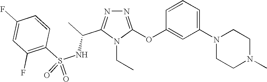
N1=C(OC2=CC(N3CCN(C)CC3)=CC=C2)N(CC)C(C(C)NS(C2=C(F)C=C(F)C=C2)(=O)=O)=N1
